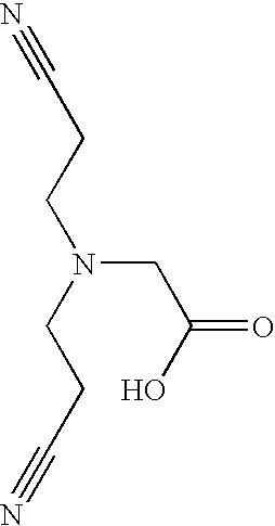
N#CCCN(CCC#N)CC(=O)O
